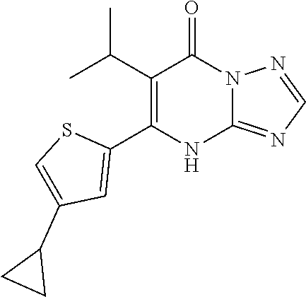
C1(C(C)C)=C(C2=CC(C3CC3)=CS2)NC2=NC=NN2C1=O
